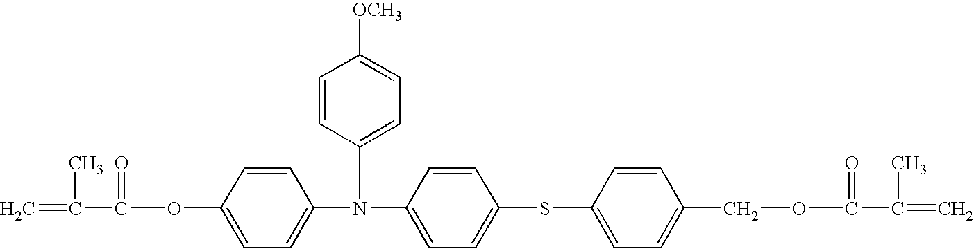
C1=C(N(C2=CC=C([OCH3])C=C2)C2=CC=C(SC3=CC=C(COC(=O)C(=C)C)C=C3)C=C2)C=CC(OC(=O)C(=C)C)=C1
